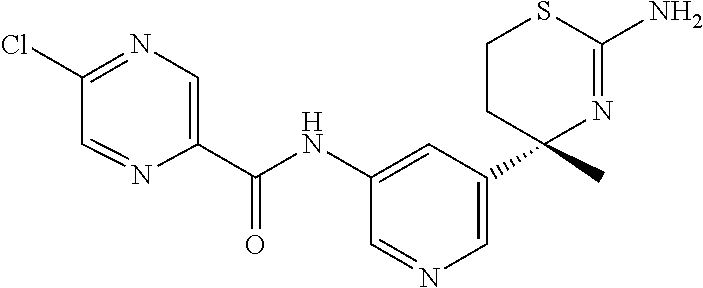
C(NC1=CC(C2(C)N=C(N)SCC2)=CN=C1)(=O)C1=CN=C(Cl)C=N1
